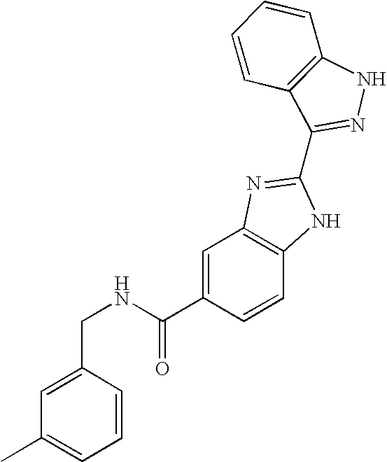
C(NC(C1=CC2=C(C=C1)NC(C1=NNC3=C1C=CC=C3)=N2)=O)C1=CC(C)=CC=C1
